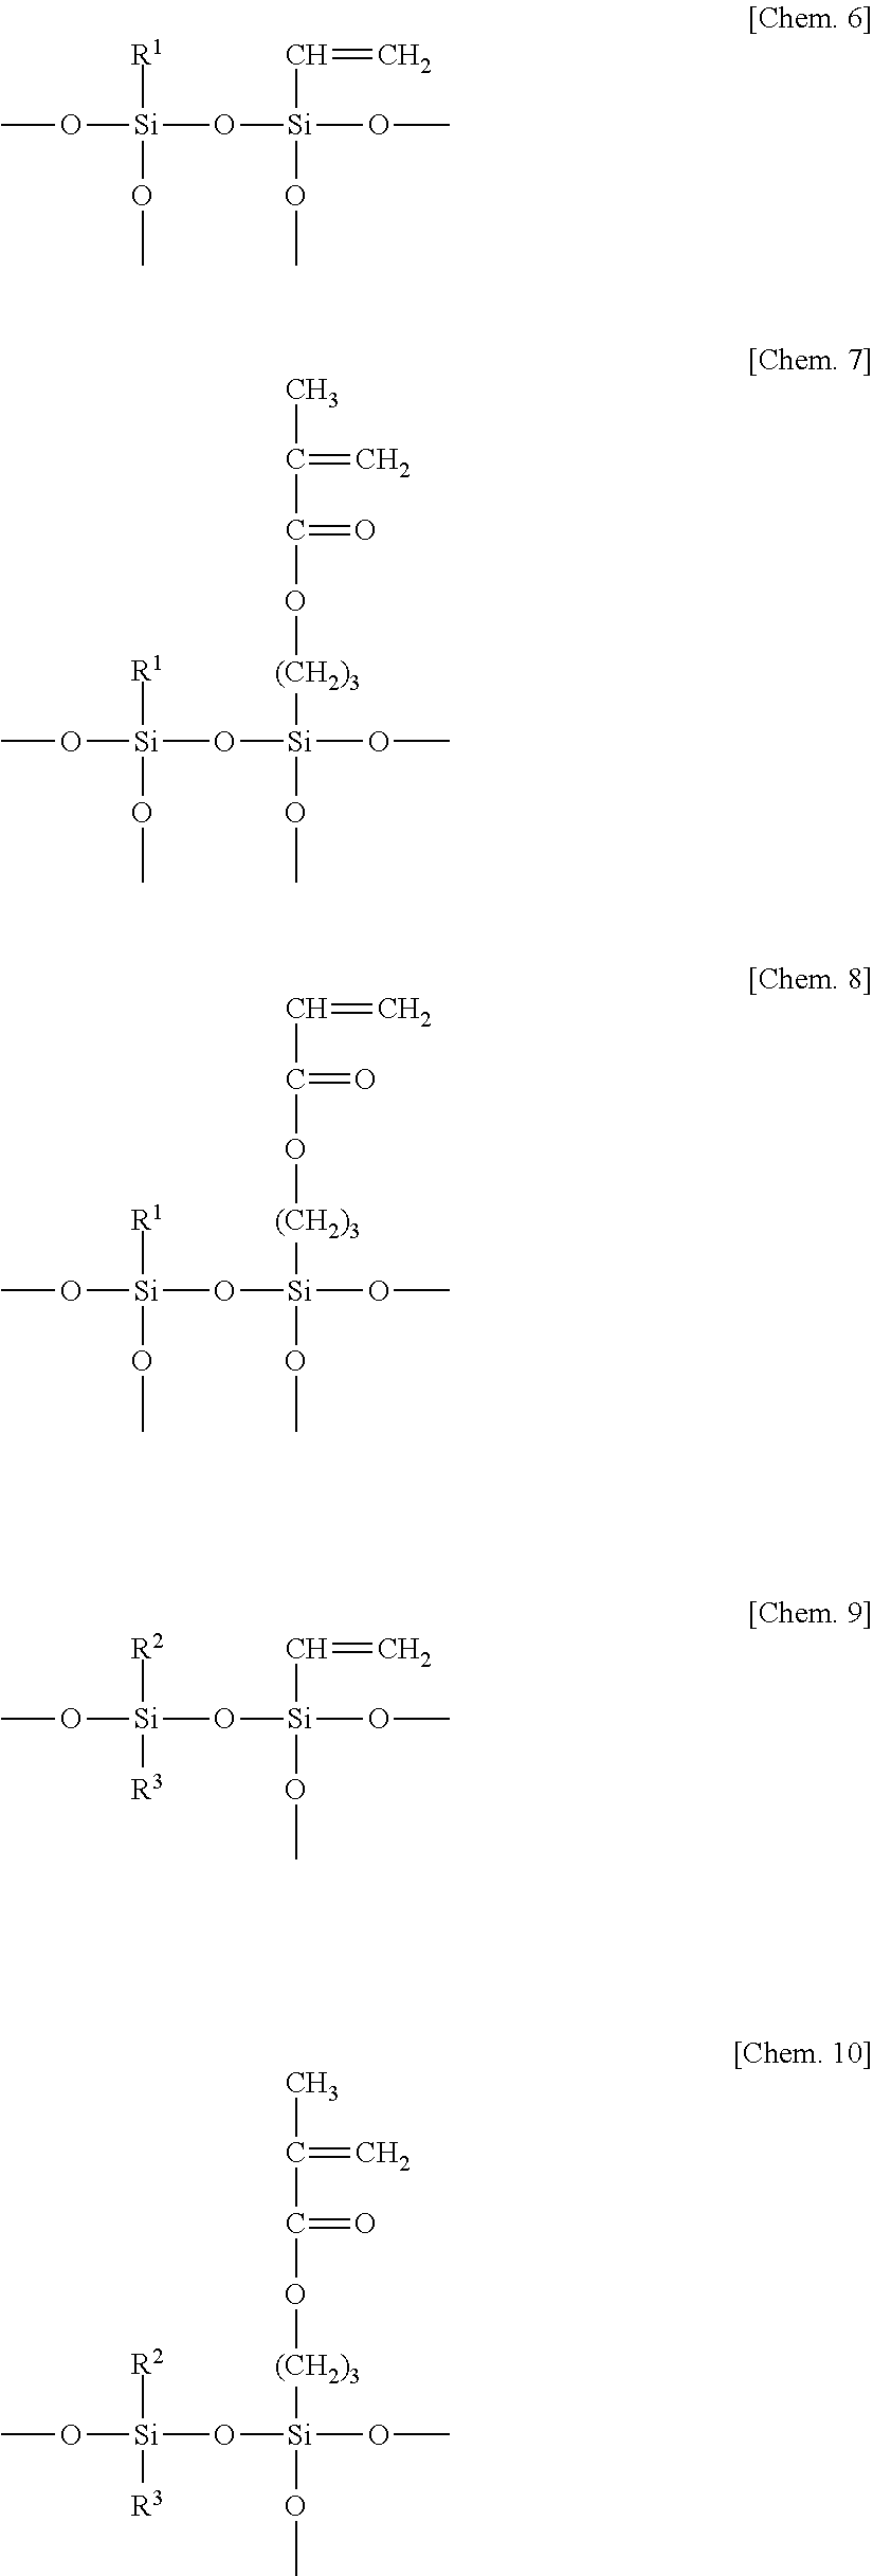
CO[Si](O[Si](OC)(C=C)OC)([R1])OC.CO[Si](O[Si](OC)([(CH2)3]OC(=O)C(=C)C)OC)([R1])OC.CO[Si](O[Si](OC)([(CH2)3]OC(=O)C=C)OC)([R1])OC.CO[Si](O[Si](OC)(C=C)OC)([R2])[R3].CO[Si](O[Si](OC)([(CH2)3]OC(=O)C(=C)C)OC)([R2])[R3]
